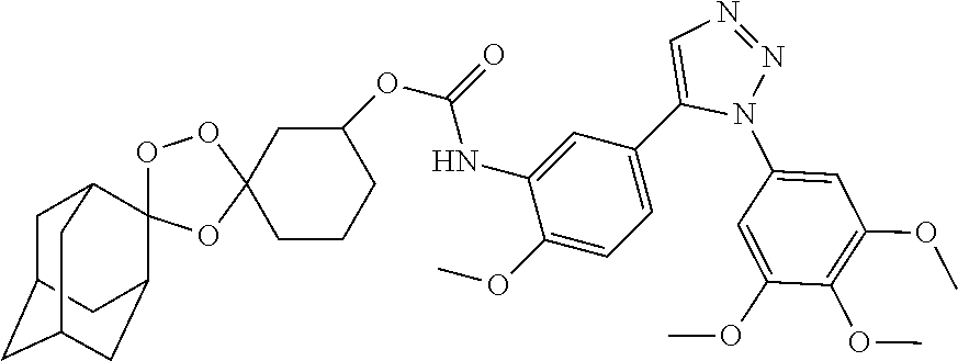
C1C2CC3CC(C4(C1C3)OOC1(O4)CC(OC(=O)NC3=CC(C4=CN=NN4C4=CC(OC)=C(OC)C(OC)=C4)=CC=C3OC)CCC1)C2
